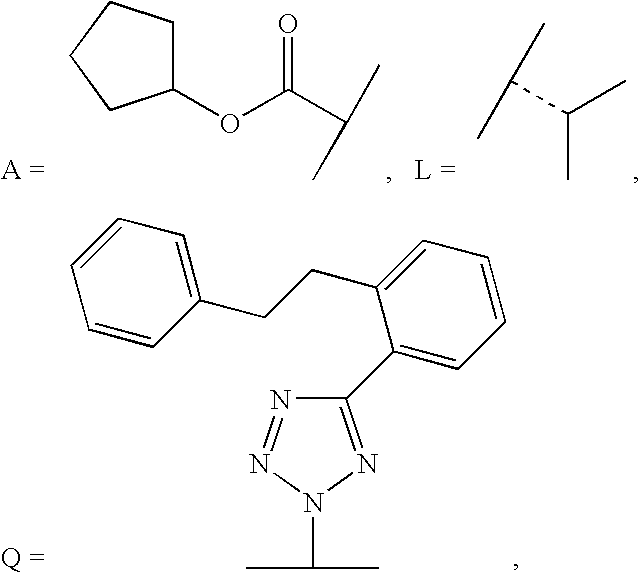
N1=NN(C(C)C)N=C1C1=CC=CC=C1CCC1=CC=CC=C1.C1(OC(C(C)C)=O)CCCC1.CC(C(C)C)C
